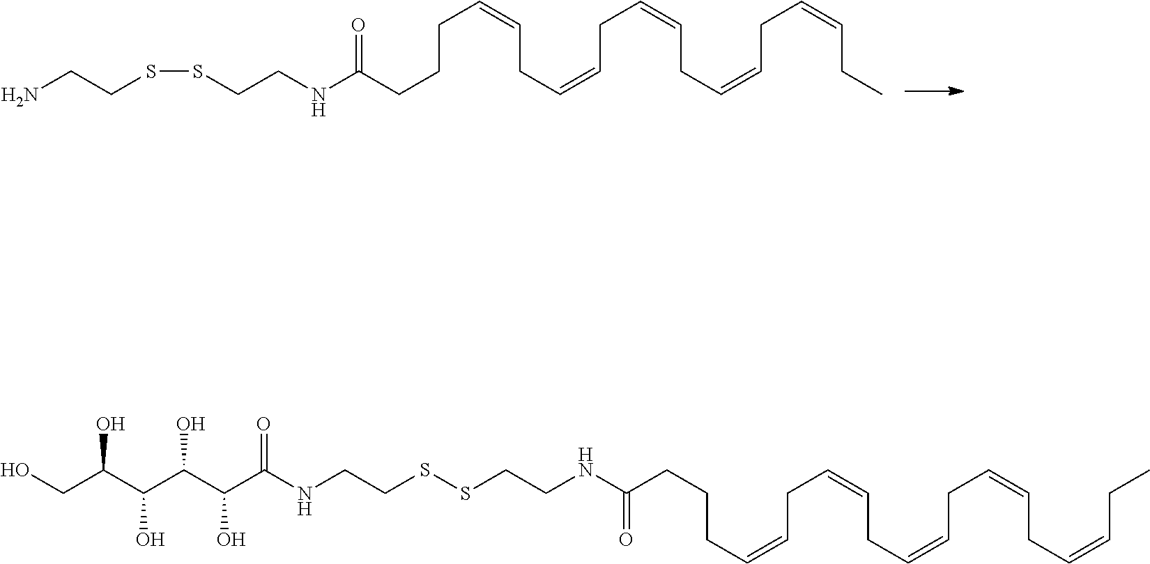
C(C=CCC=CCC=CCC=CCC=CCC)CCC(=O)NCCSSCCN.C(C=CCC=CCC=CCC=CCC=CCC)CCC(NCCSSCCNC(C(O)C(O)C(O)C(O)CO)=O)=O
